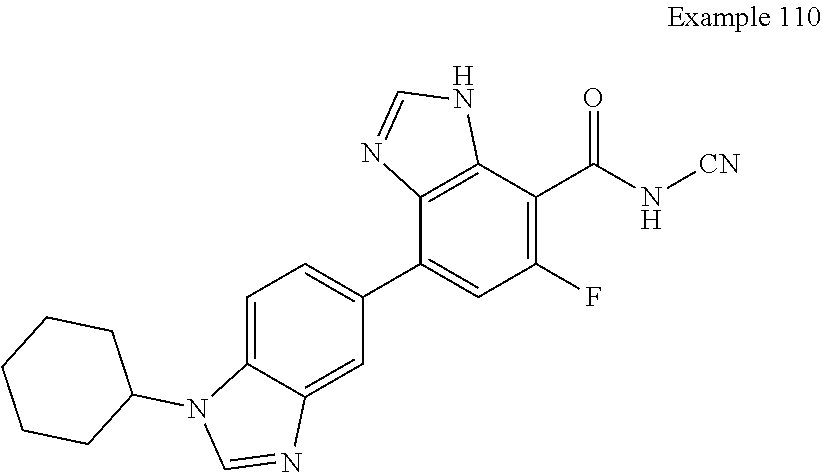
C12=C(C(C3=CC=C4C(=C3)N=CN4C3CCCCC3)=CC(F)=C1C(N[CN])=O)N=CN2
